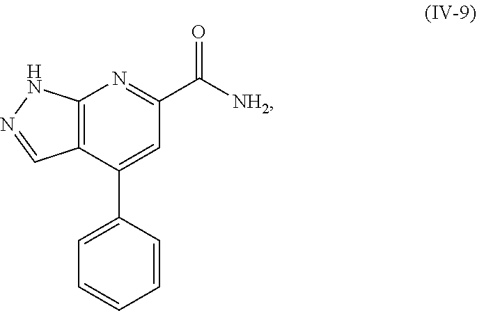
C12=C(C(C3=CC=CC=C3)=CC(C([NH2])=O)=N1)C=NN2
